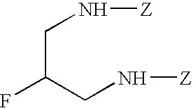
N(CC(CN[Z])F)[Z]
